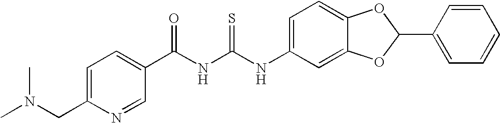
C(C1=CC=C(C(NC(NC2=CC=C3C(=C2)OC(C2=CC=CC=C2)O3)=S)=O)C=N1)N(C)C
